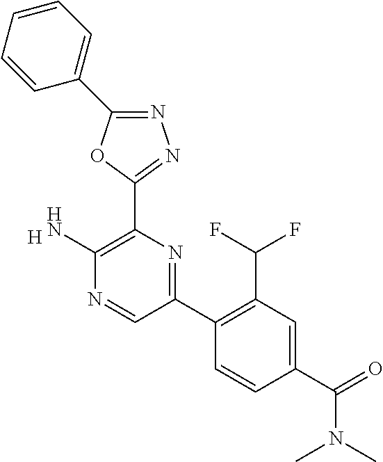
[H].C1(N)=C(C2=NN=C(C3=CC=CC=C3)O2)N=C(C2=C(C(F)F)C=C(C(N(C)C)=O)C=C2)C=N1
